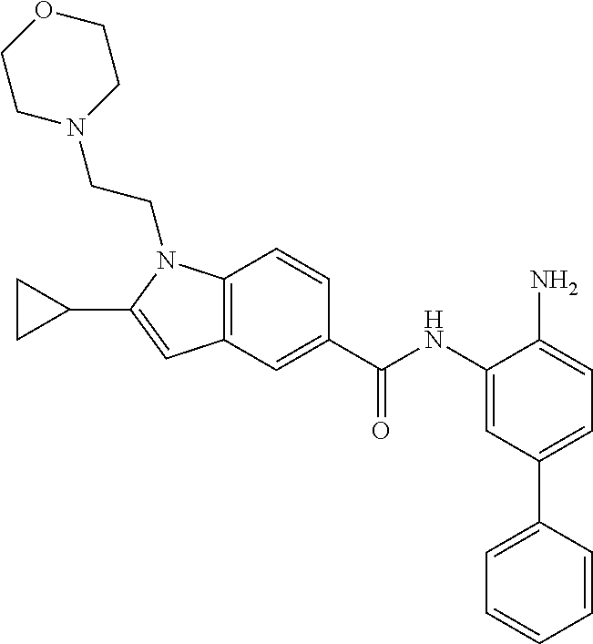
C12=C(C=C(C(NC3=CC(C4=CC=CC=C4)=CC=C3N)=O)C=C1)C=C(C1CC1)N2CCN1CCOCC1
